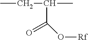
CCC(C)C(O[Rf])=O
